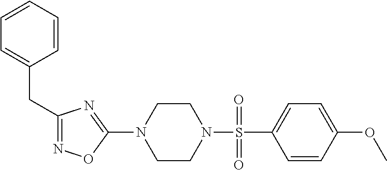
N1=C(CC2=CC=CC=C2)N=C(N2CCN(S(=O)(C3=CC=C(OC)C=C3)=O)CC2)O1
